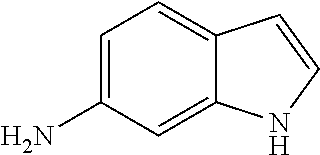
C1=C(N)C=C2C(=C1)C=CN2
